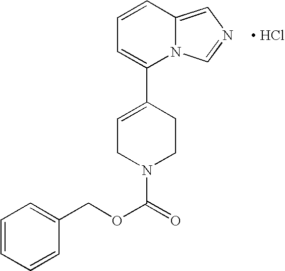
[ HCl].C1=C(C2=CC=CC3=CN=CN23)CCN(C(=O)OCC2=CC=CC=C2)C1
